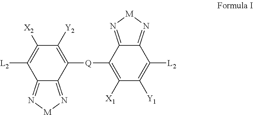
C12=N[M]N=C1C([Q]C1=C([Y2])C([X2])=C([L2])C3=N[M]N=C13)=C([X1])C([Y1])=C2[L2]
